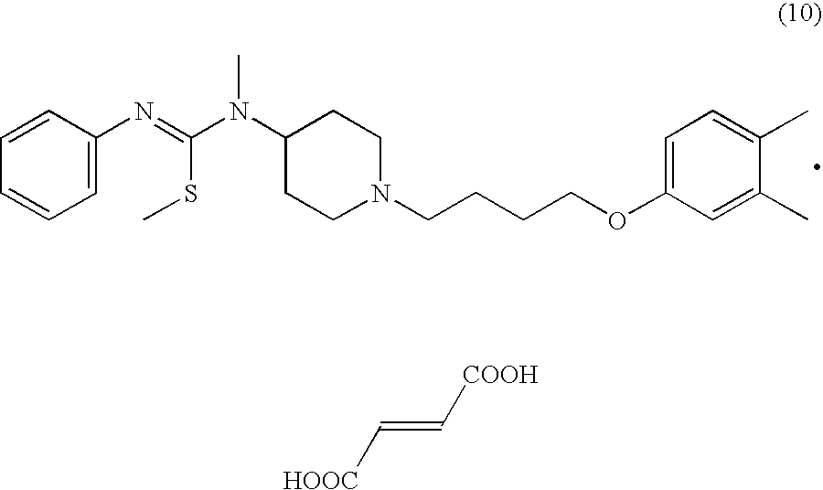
C1=C(N=C(N(C2CCN(CCCCOC3=CC=C(C)C(C)=C3)CC2)C)SC)C=CC=C1.[HOOC]C=C[COOH]
